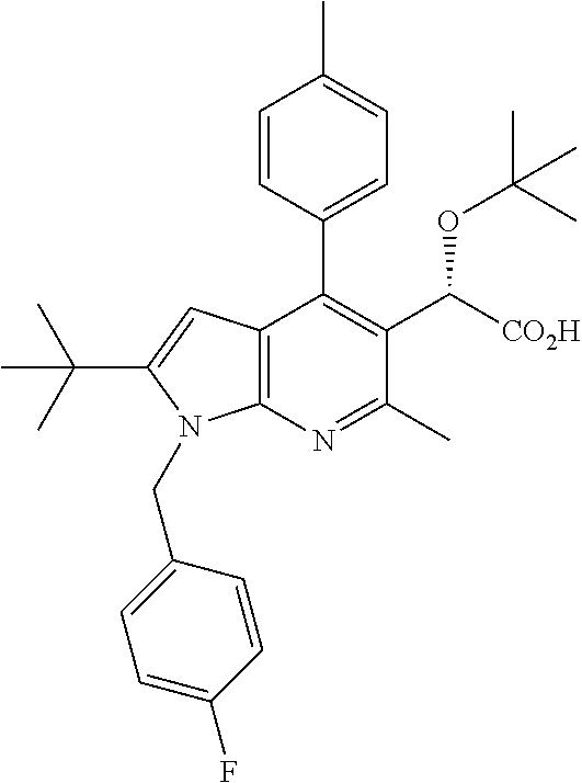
C12=C(N=C(C)C(C([CO2H])OC(C)(C)C)=C1C1=CC=C(C)C=C1)N(CC1=CC=C(F)C=C1)C(C(C)(C)C)=C2
